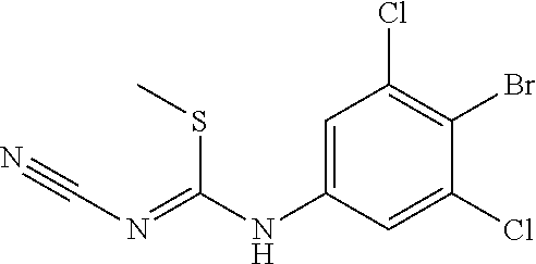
C(NC1=CC(Cl)=C(Br)C(Cl)=C1)(=NC#N)SC
